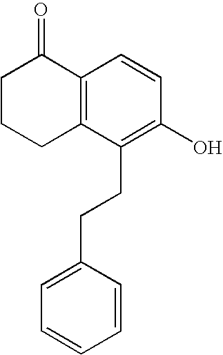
C1C2=C(C(=O)CC1)C=CC(O)=C2CCC1=CC=CC=C1
